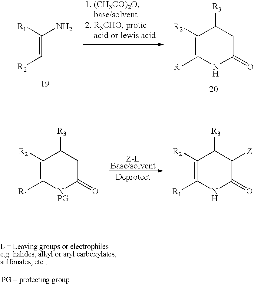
C(=C[R2])([R1])N.C1([R2])=C([R1])NC(=O)CC1[R3].C1([R2])=C([R1])[NPG]C(=O)CC1[R3].C1([R2])=C([R1])NC(=O)C([Z])C1[R3].[Z-LBase/solvent]
